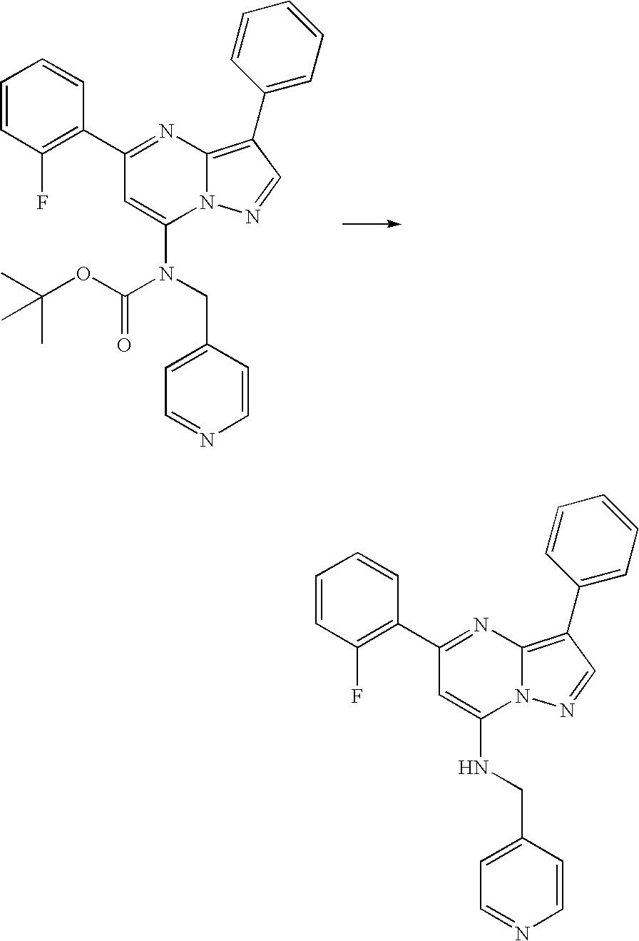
N12C(=C(C3=CC=CC=C3)C=N1)N=C(C1=C(F)C=CC=C1)C=C2N(C(OC(C)(C)C)=O)CC1=CC=NC=C1.N12C(=C(C3=CC=CC=C3)C=N1)N=C(C1=C(F)C=CC=C1)C=C2NCC1=CC=NC=C1
